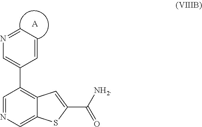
C1=NC=C2C(=C1C1=CN=CC=C1)C=C(C([NH2])=O)S2.[A]
